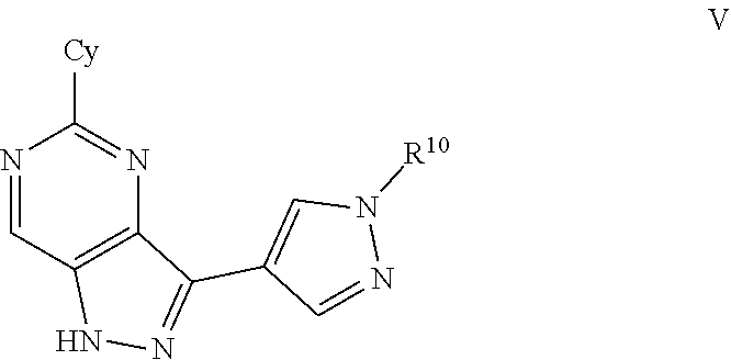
N1N=C(C2=CN([R10])N=C2)C2=C1C=NC([Cy])=N2
